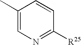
C1(C)=CN=C([R25])C=C1
